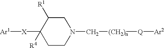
[Ar1][X]C1([R4])CCN(C[(CH2)n][Q][Ar2])CC1[R1]
